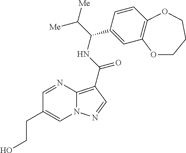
C1=NC2=C(C(NC(C([Me])[Me])C3=CC4=C(C=C3)OCCCO4)=O)C=NN2C=C1CCO
